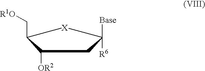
C1([OR2])C(C[R1O])[X]C([R6])([Base])C1
